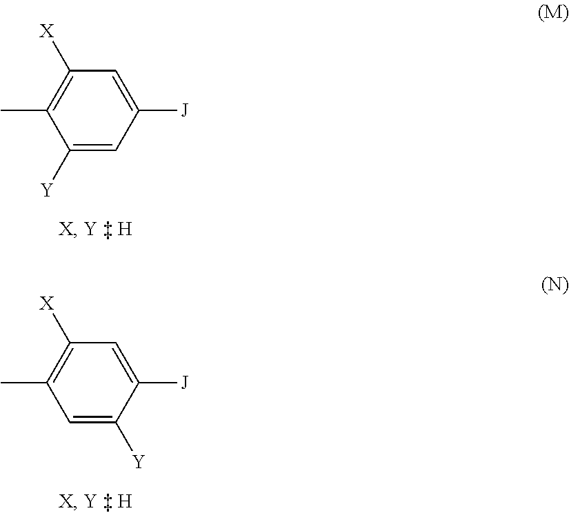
C1([J])=CC([X])=C(C)C([Y])=C1.C1([J])=CC([X])=C(C)C=C1[Y]
